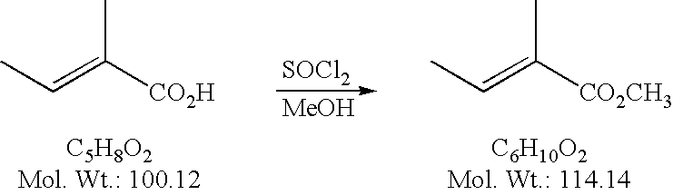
[SOCl2].[MeOH].CC=C([CO2H])C.CC=C([CO2CH3])C
